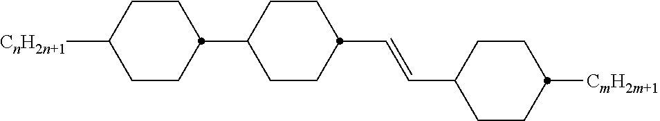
C1CC(C=CC2CCC(C3CCC([CnH2n+1])CC3)CC2)CCC1[CmH2m+1]
